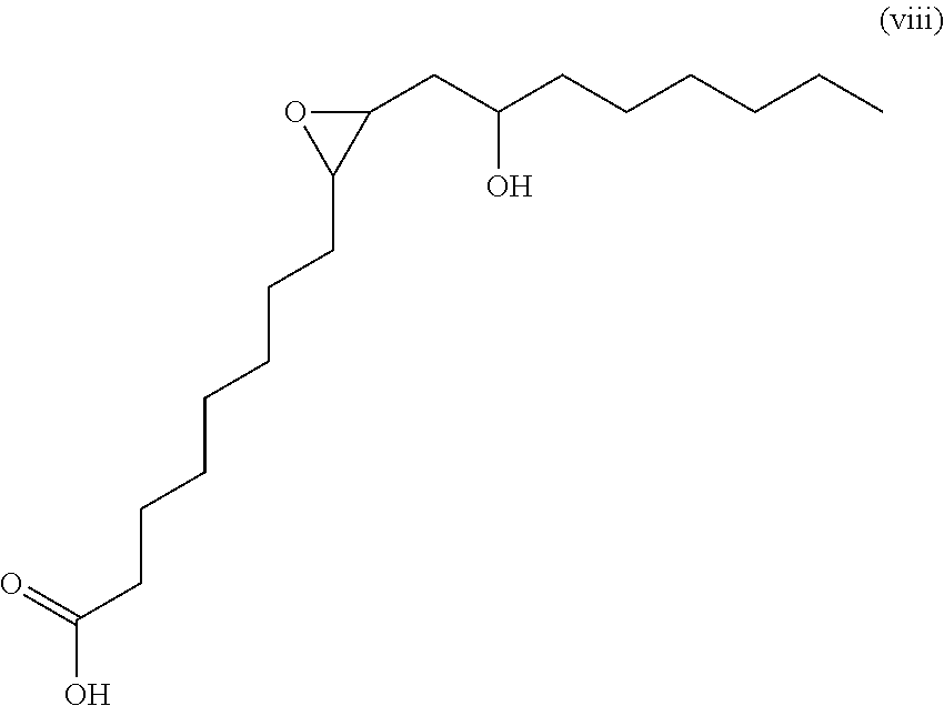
C1(CC(CCCCCC)O)OC1CCCCCCCC(O)=O
